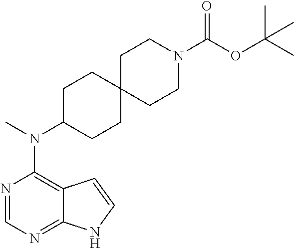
N1=CN=C2C(=C1N(C)C1CCC3(CC1)CCN(C(OC(C)(C)C)=O)CC3)C=CN2
